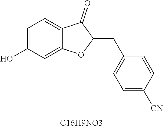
C1=C(O)C=C2C(=C1)C(=O)C(=CC1=CC=C([CN])C=C1)O2.[C16H9NO3]
